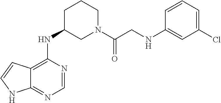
C12=C(NC3CN(C(CNC4=CC(Cl)=CC=C4)=O)CCC3)N=CN=C1NC=C2
